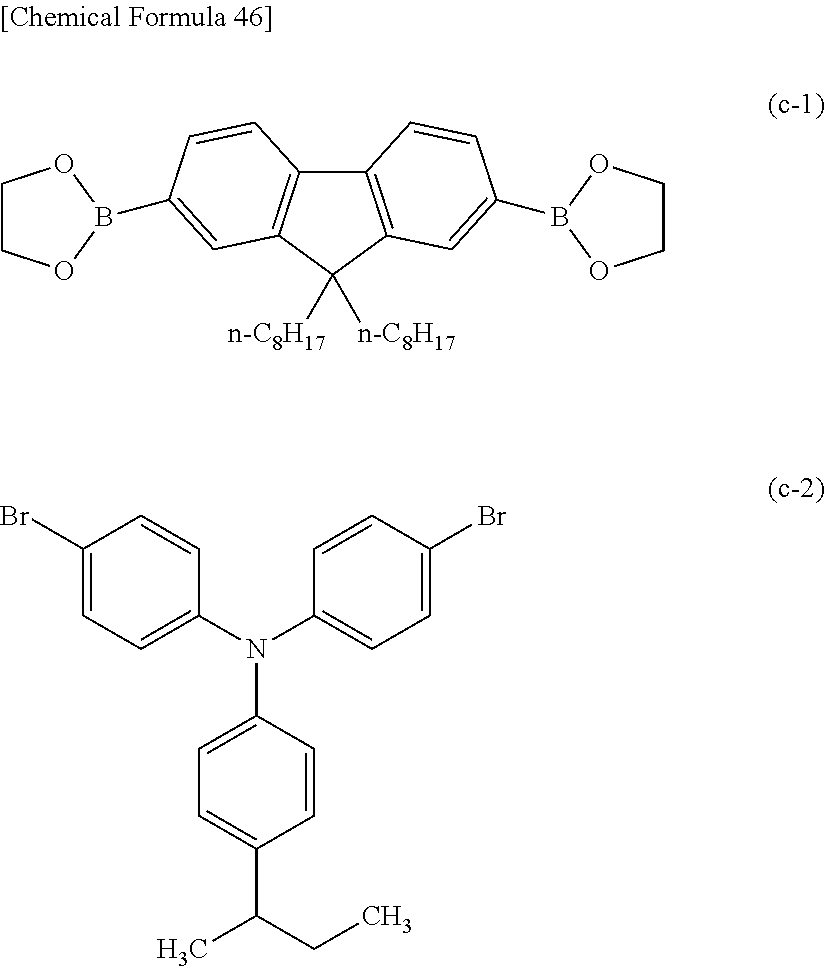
C12=C(C([n-C8H17])([n-C8H17])C3=C1C=CC(B1OCCO1)=C3)C=C(B1OCCO1)C=C2.C1(Br)=CC=C(N(C2=CC=C(C(C)CC)C=C2)C2=CC=C(Br)C=C2)C=C1
